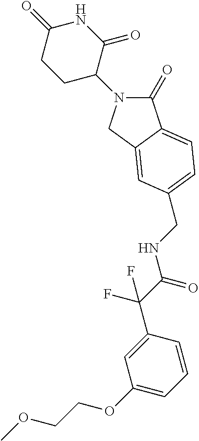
C1C(N2C(=O)C3=CC=C(CNC(C(C4=CC(OCCOC)=CC=C4)(F)F)=O)C=C3C2)C(=O)NC(=O)C1
